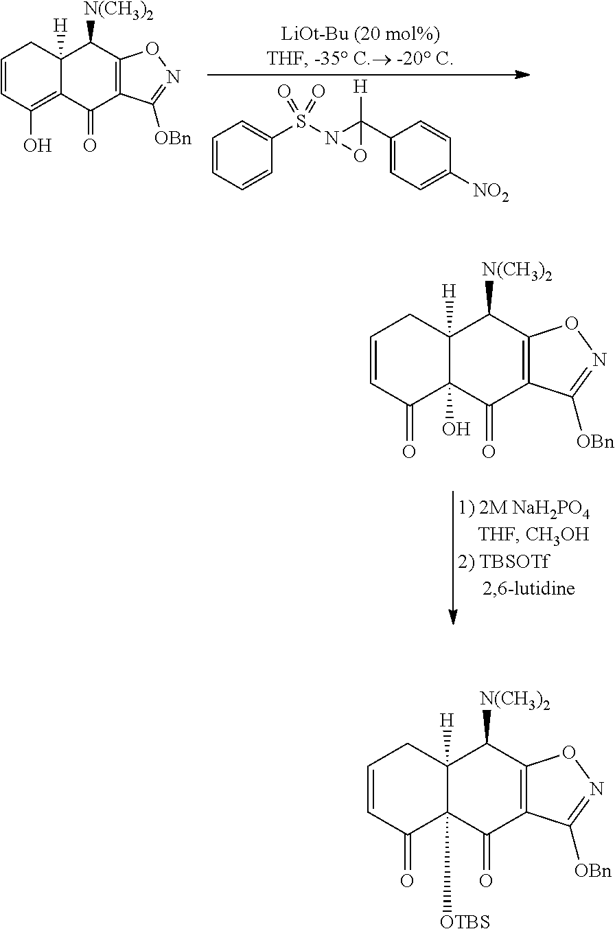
C1=CC(=O)C2([OTBS])C([H])(C1)C([N(CH3)2])C1=C(C2=O)C([OBn])=NO1.C1=CC(O)=C2C([H])(C1)C([N(CH3)2])C1=C(C2=O)C([OBn])=NO1.C1=CC=CC(S(N2OC2(C2=CC=C([NO2])C=C2)[H])(=O)=O)=C1.C1=CC(=O)C2(O)C([H])(C1)C([N(CH3)2])C1=C(C2=O)C([OBn])=NO1
